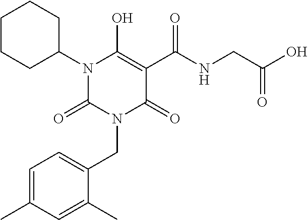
N1(C2CCCCC2)C(=O)N(CC2=CC=C(C)C=C2C)C(=O)C(C(NCC(O)=O)=O)=C1O
